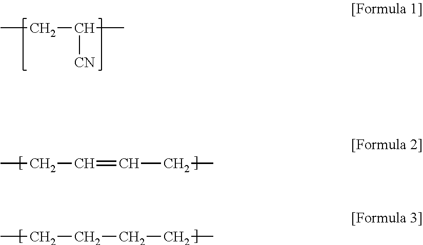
CCC(C)[CN].CCC=CCC.CCCCCC
